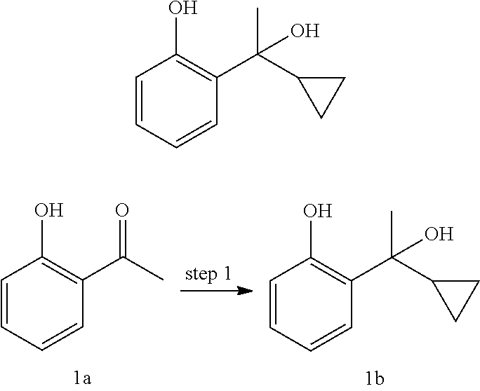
C1=CC=CC(C(C2CC2)(C)O)=C1O.C1=CC=CC(C(C)=O)=C1O.C1=CC=CC(C(C2CC2)(C)O)=C1O
